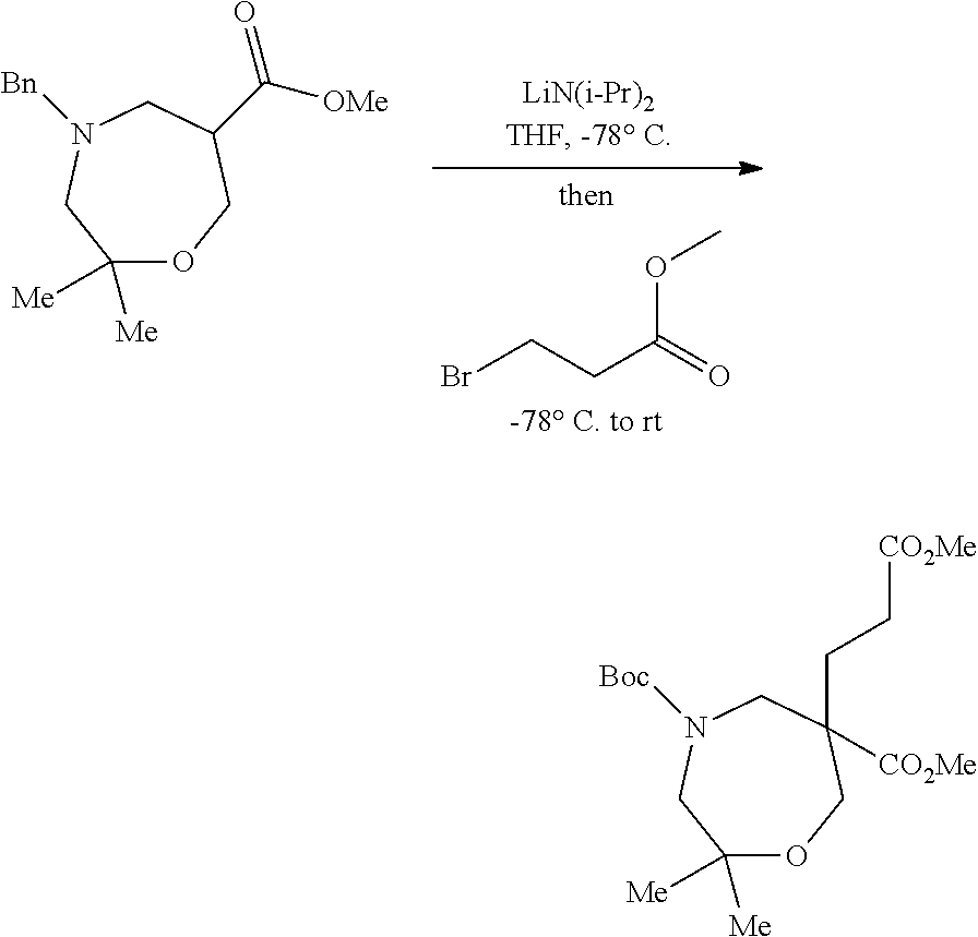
BrCCC(=O)OC.C1([Me])([Me])OCC(C([OMe])=O)CN([Bn])C1.C1([Me])([Me])OCC([CO2Me])(CC[CO2Me])CN([Boc])C1
